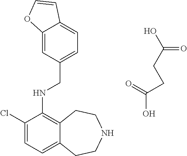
C1(Cl)=CC=C2C(=C1NCC1=CC=C3C(=C1)OC=C3)CCNCC2.OC(CCC(O)=O)=O
